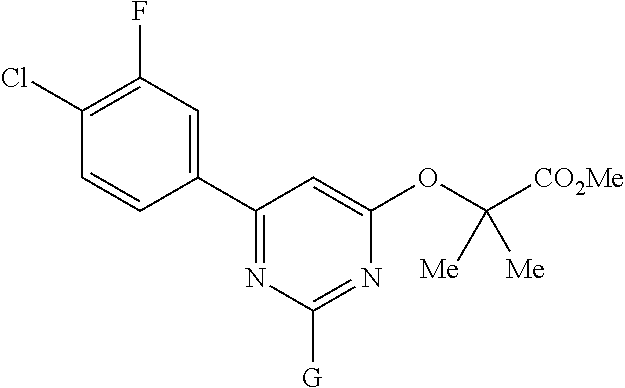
C1(C2=CC(F)=C(Cl)C=C2)=NC([G])=NC(OC([CO2Me])([Me])[Me])=C1
